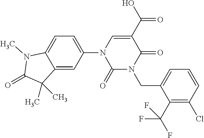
C12=CC(N3C(=O)N(CC4=CC=CC(Cl)=C4C(F)(F)F)C(=O)C(C(=O)O)=C3)=CC=C1N(C)C(=O)C2(C)C
